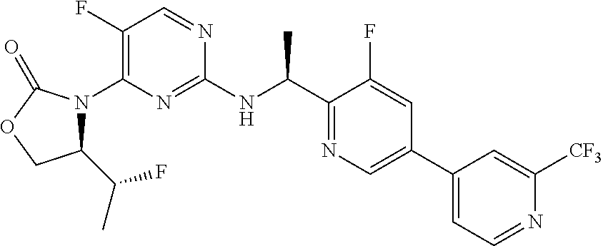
C1(C(C)F)N(C2=C(F)C=NC(NC(C3=NC=C(C4=CC=NC([CF3])=C4)C=C3F)C)=N2)C(=O)OC1
